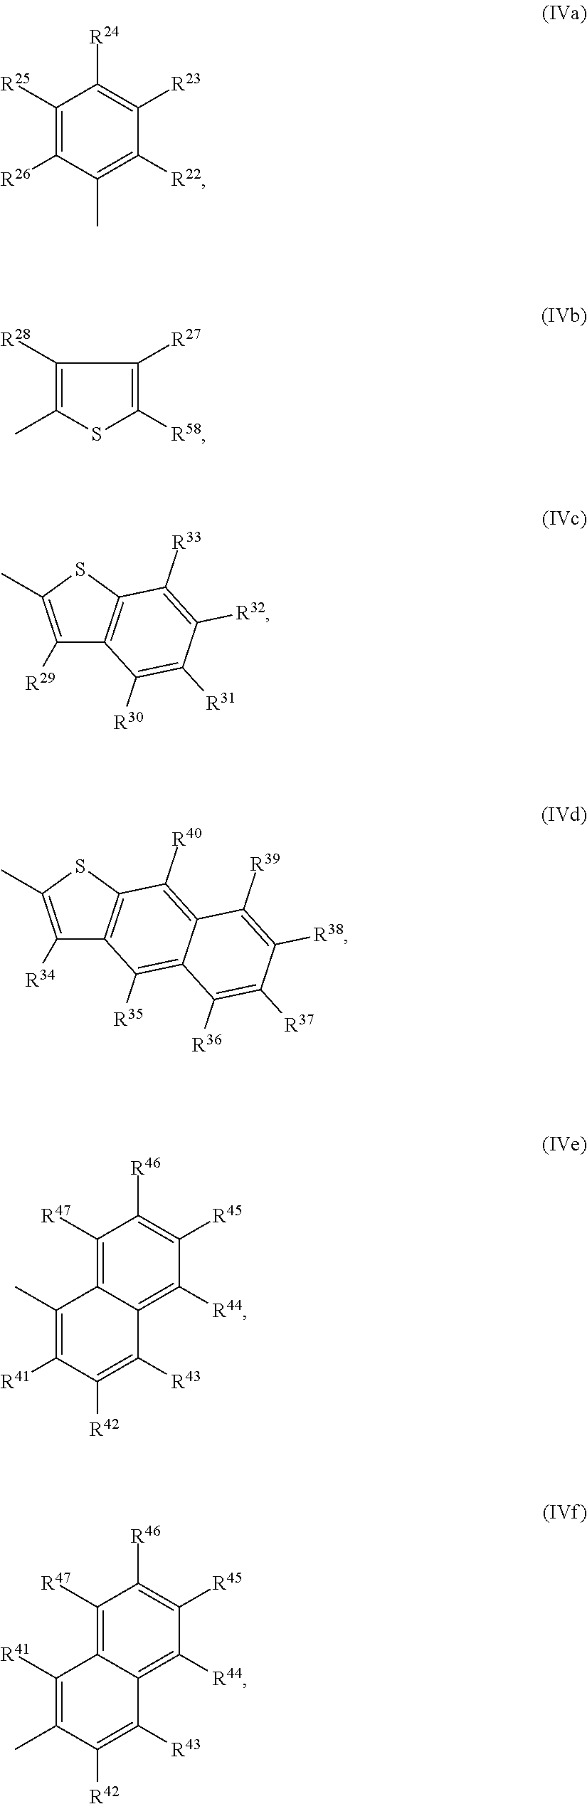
C1([R25])=C([R26])C(C)=C([R22])C([R23])=C1[R24].C1([R28])=C(C)SC([R58])=C1[R27].C1([R29])=C(C)SC2=C1C([R30])=C([R31])C([R32])=C2[R33].C1([R34])=C(C)SC2=C1C([R35])=C1C(=C2[R40])C([R39])=C([R38])C([R37])=C1[R36].C1([R47])=C2C(=C([R44])C([R45])=C1[R46])C([R43])=C([R42])C([R41])=C2C.C1([R47])=C2C(=C([R44])C([R45])=C1[R46])C([R43])=C([R42])C(C)=C2[R41]
